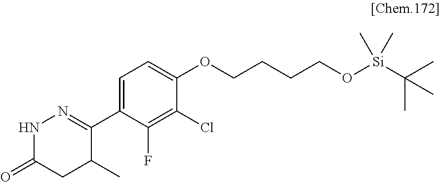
C1(C2=NNC(=O)CC2C)=CC=C(OCCCCO[Si](C(C)(C)C)(C)C)C(Cl)=C1F
